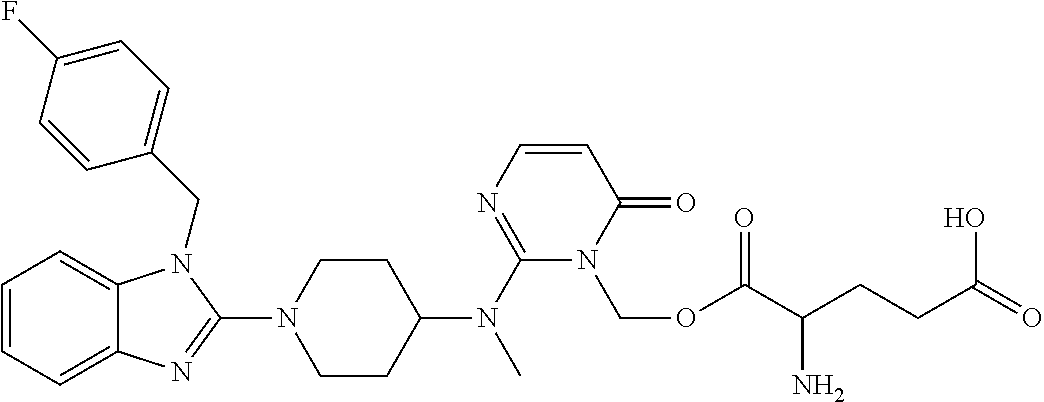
C1=CC=C2C(=C1)N(CC1=CC=C(F)C=C1)C(N1CCC(N(C3=NC=CC(=O)N3COC(C(CCC(=O)O)N)=O)C)CC1)=N2
